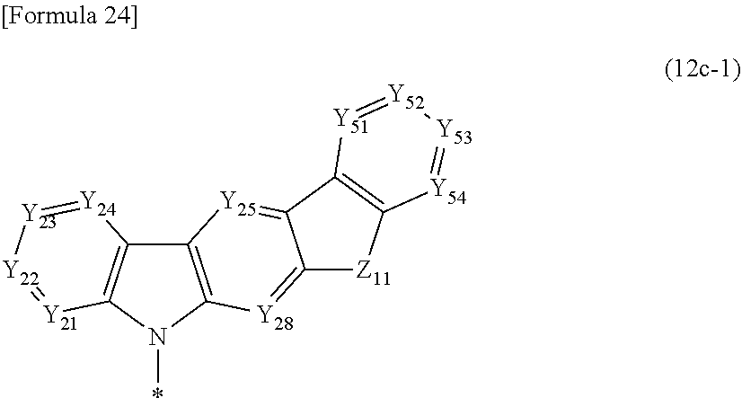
C12=C(N(*)C3=C1[Y24]=[Y23][Y22]=[Y21]3)[Y28]=C1C(=[Y25]2)C2=C([Z11]1)[Y54]=[Y53][Y52]=[Y51]2
